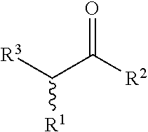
[R1]C([R3])C([R2])=O
